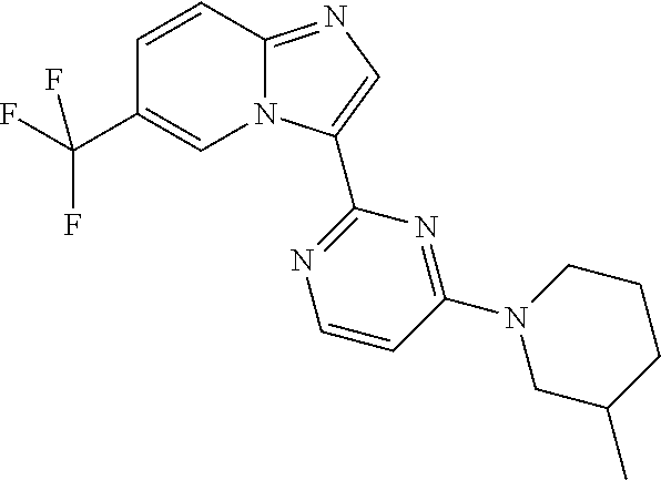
C12=NC=C(C3=NC=CC(N4CC(C)CCC4)=N3)N1C=C(C(F)(F)F)C=C2
